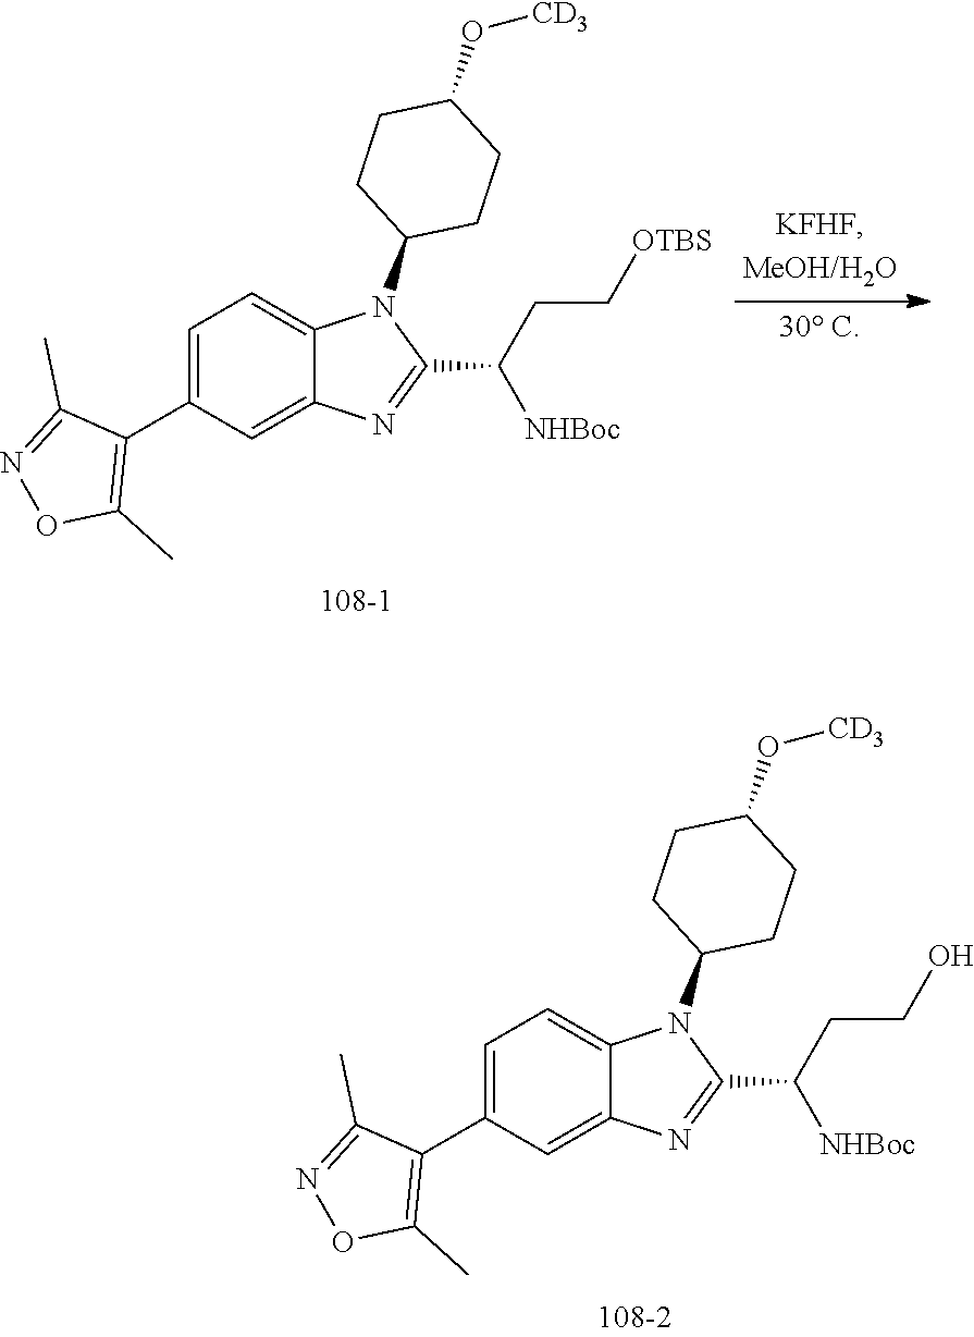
C1=C(C2=C(C)ON=C2C)C=C2C(=C1)N(C1CCC(O[CD3])CC1)C(C(CCO)[NHBoc])=N2.C1=C(C2=C(C)ON=C2C)C=C2C(=C1)N(C1CCC(O[CD3])CC1)C(C(CC[OTBS])[NHBoc])=N2
